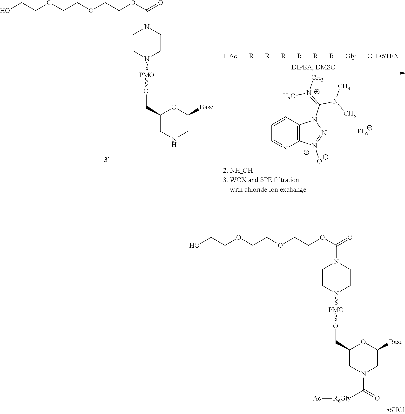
[Ac][R][R][R][R][R][R][Gly]O.C1CN([PMO]OCC2CNCC([Base])O2)CCN1C(OCCOCCOCCO)=O.N1=[N+]([O-])C2=C(N1C(=[N+](C)C)N(C)C)C=CC=N2.[PF6].C1CN([PMO]OCC2CN(C(=O)[R6Gly][Ac])CC([Base])O2)CCN1C(OCCOCCOCCO)=O
